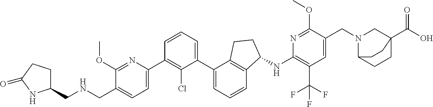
C1(CNCC2=CC=C(C3=C(Cl)C(C4=CC=CC5=C4CCC5NC4=C(C(F)(F)F)C=C(CN5CC6(C(O)=O)CCC5CC6)C(OC)=N4)=CC=C3)N=C2OC)CCC(=O)N1
